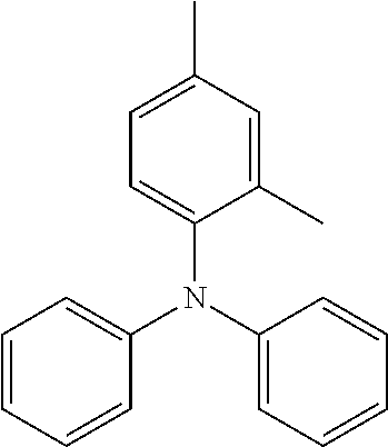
C1(C)=CC(C)=CC=C1N(C1=CC=CC=C1)C1=CC=CC=C1
